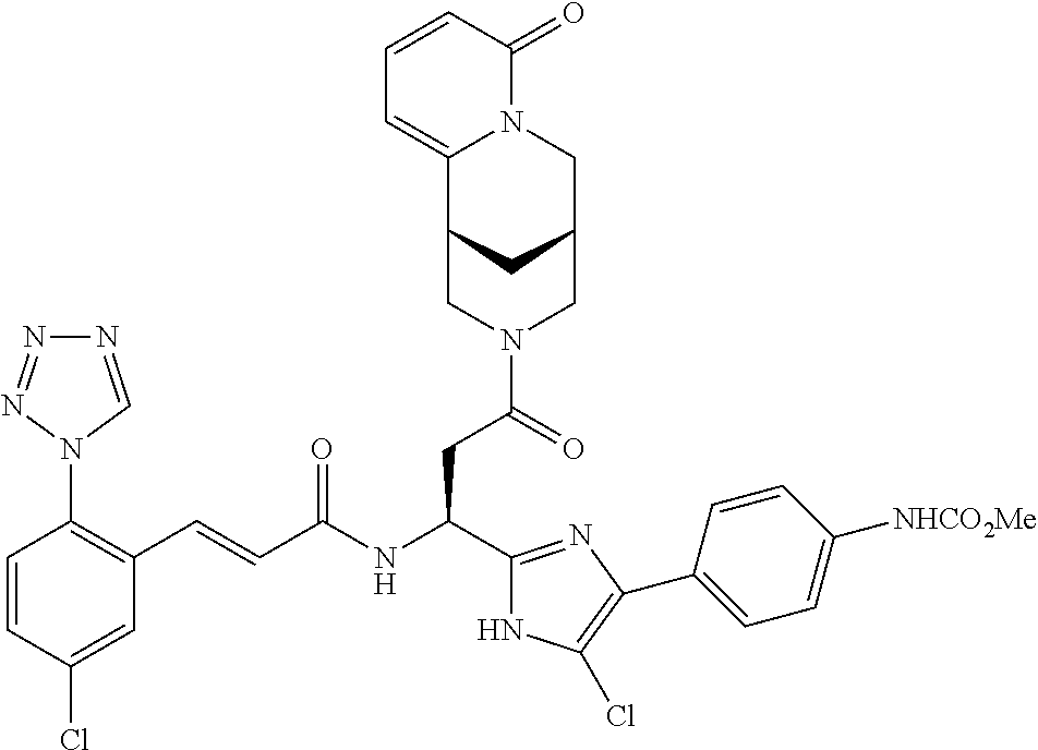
C1=CC(Cl)=CC(C=CC(NC(C2=NC(C3=CC=C([NHCO2Me])C=C3)=C(Cl)N2)CC(N2CC3CC(C2)C2=CC=CC(=O)N2C3)=O)=O)=C1N1C=NN=N1
